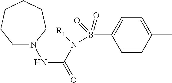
N(C(=O)N(S(C1=CC=C(C)C=C1)(=O)=O)[R1])N1CCCCCC1
